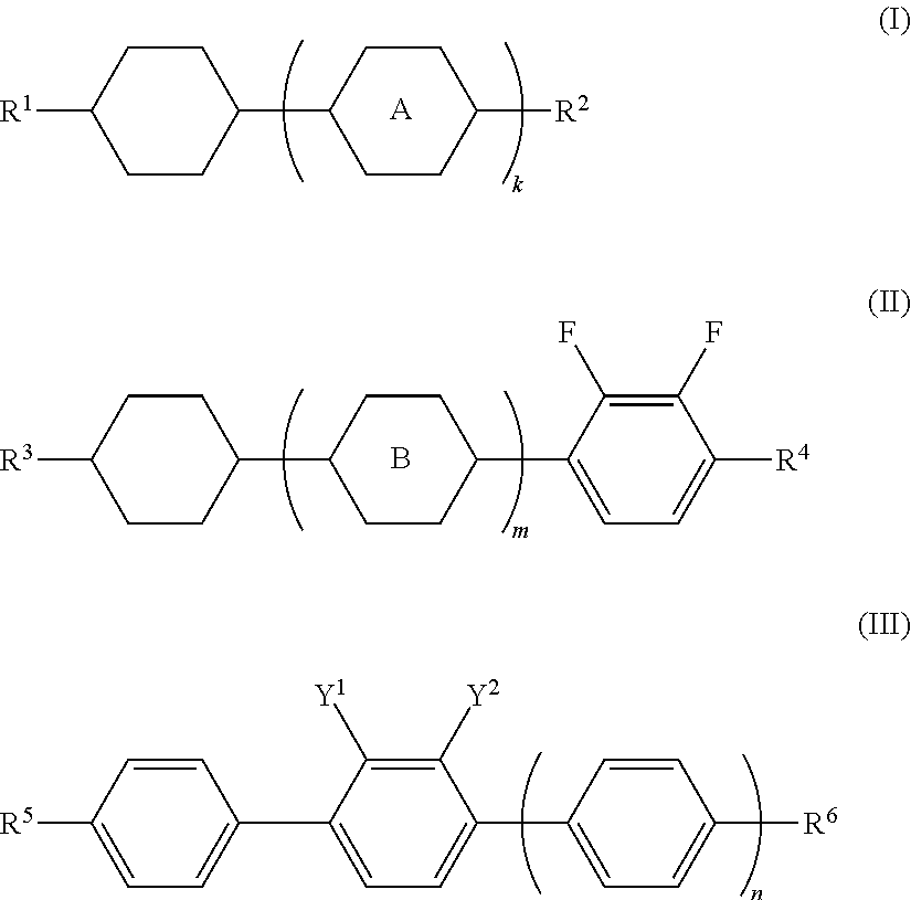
C1([R1])CCC(C2CCC([R2])CC2)CC1.[A].C1([R3])CCC(C2CCC(C3=CC=C([R4])C(F)=C3F)CC2)CC1.B.C1([R5])=CC=C(C2=CC=C(C3=CC=C([R6])C=C3)C([Y2])=C2[Y1])C=C1
